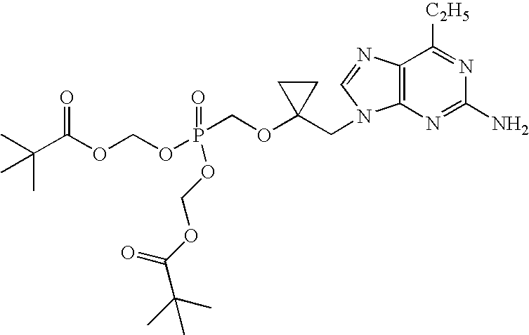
O(P(COC1(CN2C3=C(C([C2H5])=NC(N)=N3)N=C2)CC1)(OCOC(C(C)(C)C)=O)=O)COC(C(C)(C)C)=O
